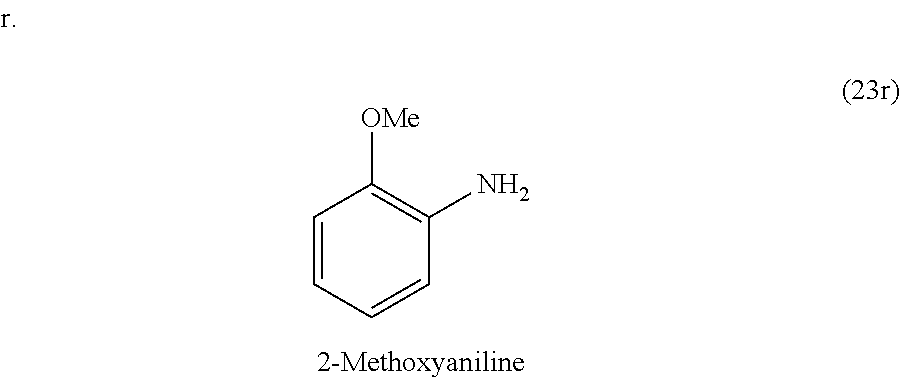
C1=CC=CC(N)=C1[OMe]
